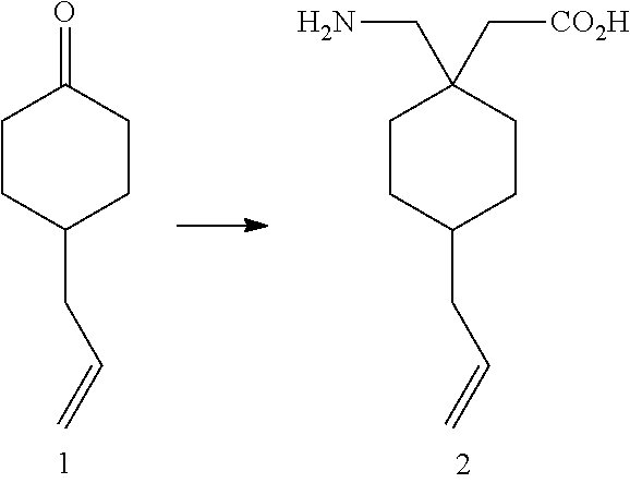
C1CC(CC=C)CCC1=O.C1CC(CC=C)CCC1(C[CO2H])CN
